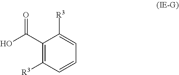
C(C1=C([R3])C=CC=C1[R3])(O)=O
